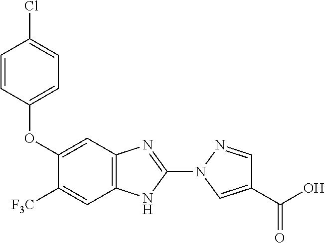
C1(OC2=CC=C(Cl)C=C2)=CC2=C(NC(N3C=C(C(=O)O)C=N3)=N2)C=C1[F3C]
